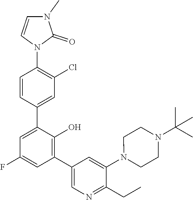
C1(C2=C(O)C(C3=CC(Cl)=C(N4C(=O)N(C)C=C4)C=C3)=CC(F)=C2)=CN=C(CC)C(N2CCN(C(C)(C)C)CC2)=C1
